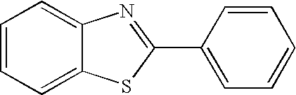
C1=CC=C2C(=C1)N=C(C1=CC=CC=C1)S2
